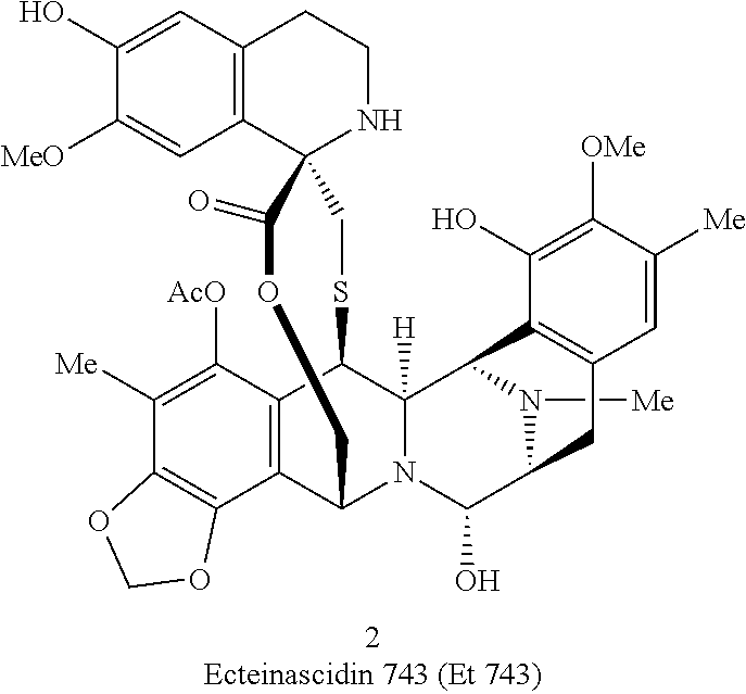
[Me]N1C2C(O)N3C4C5=C(C(SCC6(C7=C(C=C(O)C([MeO])=C7)CCN6)C(=O)OC4)C3([H])C1C1=C(C2)C=C([Me])C([OMe])=C1O)C([AcO])=C([Me])C1=C5OCO1
